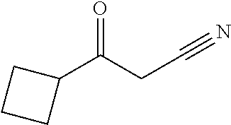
C1(C(CC#N)=O)CCC1
